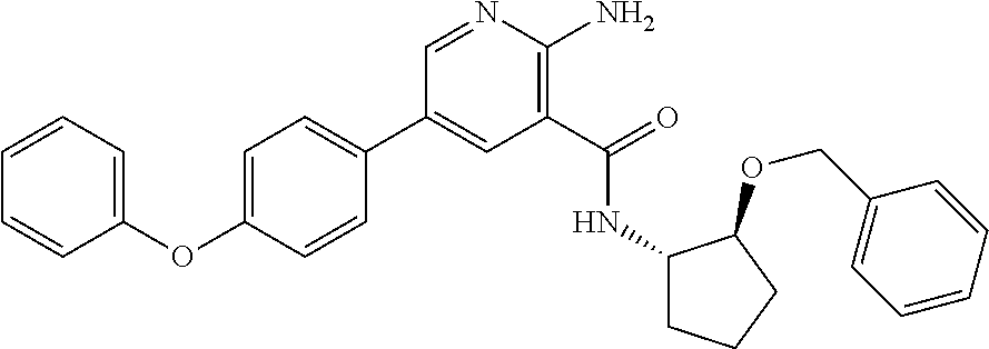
C1(C2=CC=C(OC3=CC=CC=C3)C=C2)=CC(C(=O)NC2CCCC2OCC2=CC=CC=C2)=C(N)N=C1
